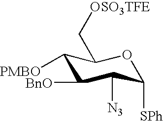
C1([PMBO])C([BnO])C([N3])C([SPh])OC1C[OSO3TFE]
